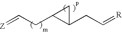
C(CC1C(CC=[R])C1)=[Z]
